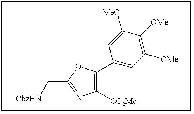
C1([CO2Me])=C(C2=CC([OMe])=C([OMe])C([MeO])=C2)OC(C[CbzHN])=N1
